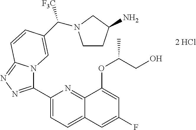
C1(C2=NN=C3N2C=C(C([F3C])N2CCC(N)C2)C=C3)=CC=C2C(=N1)C(OC(CO)C)=CC(F)=C2
